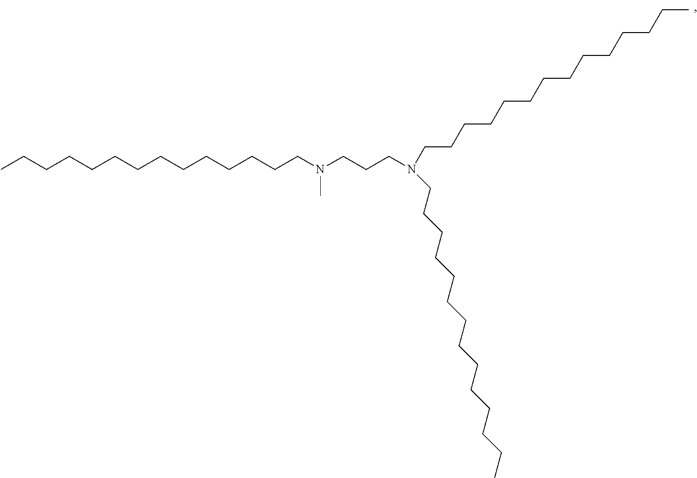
CCCCCCCCCCCCCCN(CCCN(CCCCCCCCCCCCCC)CCCCCCCCCCCCCC)C
